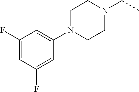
C1(N2CCN(CC)CC2)=CC(F)=CC(F)=C1
